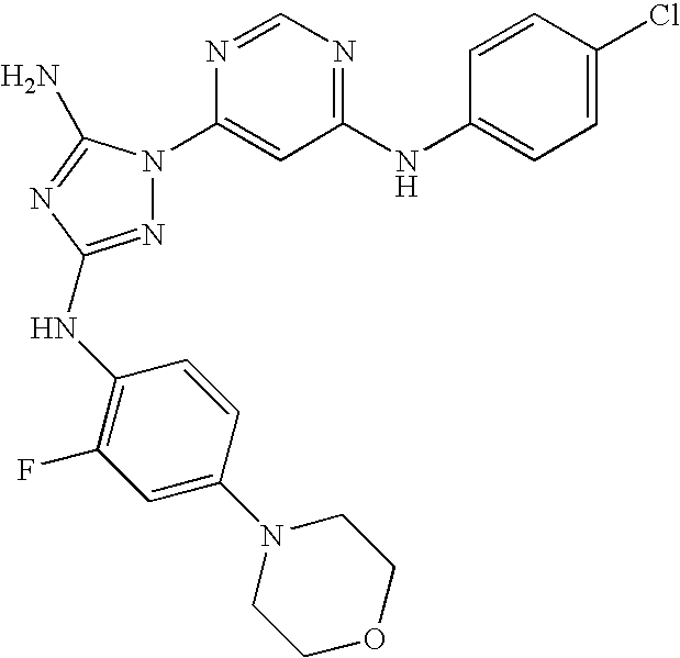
N1=C(NC2=C(F)C=C(N3CCOCC3)C=C2)N=C(N)N1C1=CC(NC2=CC=C(Cl)C=C2)=NC=N1
